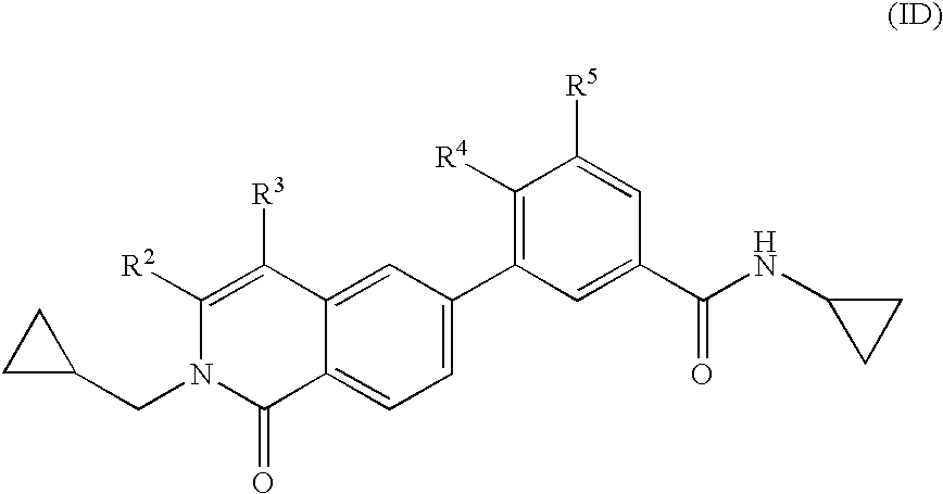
C12=CC(C3=C([R4])C([R5])=CC(C(NC4CC4)=O)=C3)=CC=C1C(=O)N(CC1CC1)C([R2])=C2[R3]
